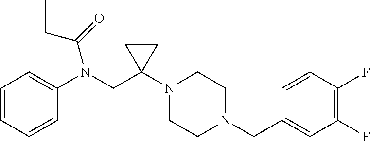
C1=CC=CC(N(CC2(N3CCN(CC4=CC(F)=C(F)C=C4)CC3)CC2)C(=O)CC)=C1
